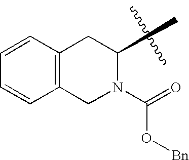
C12=C(CC(C)N(C(=O)O[Bn])C1)C=CC=C2
